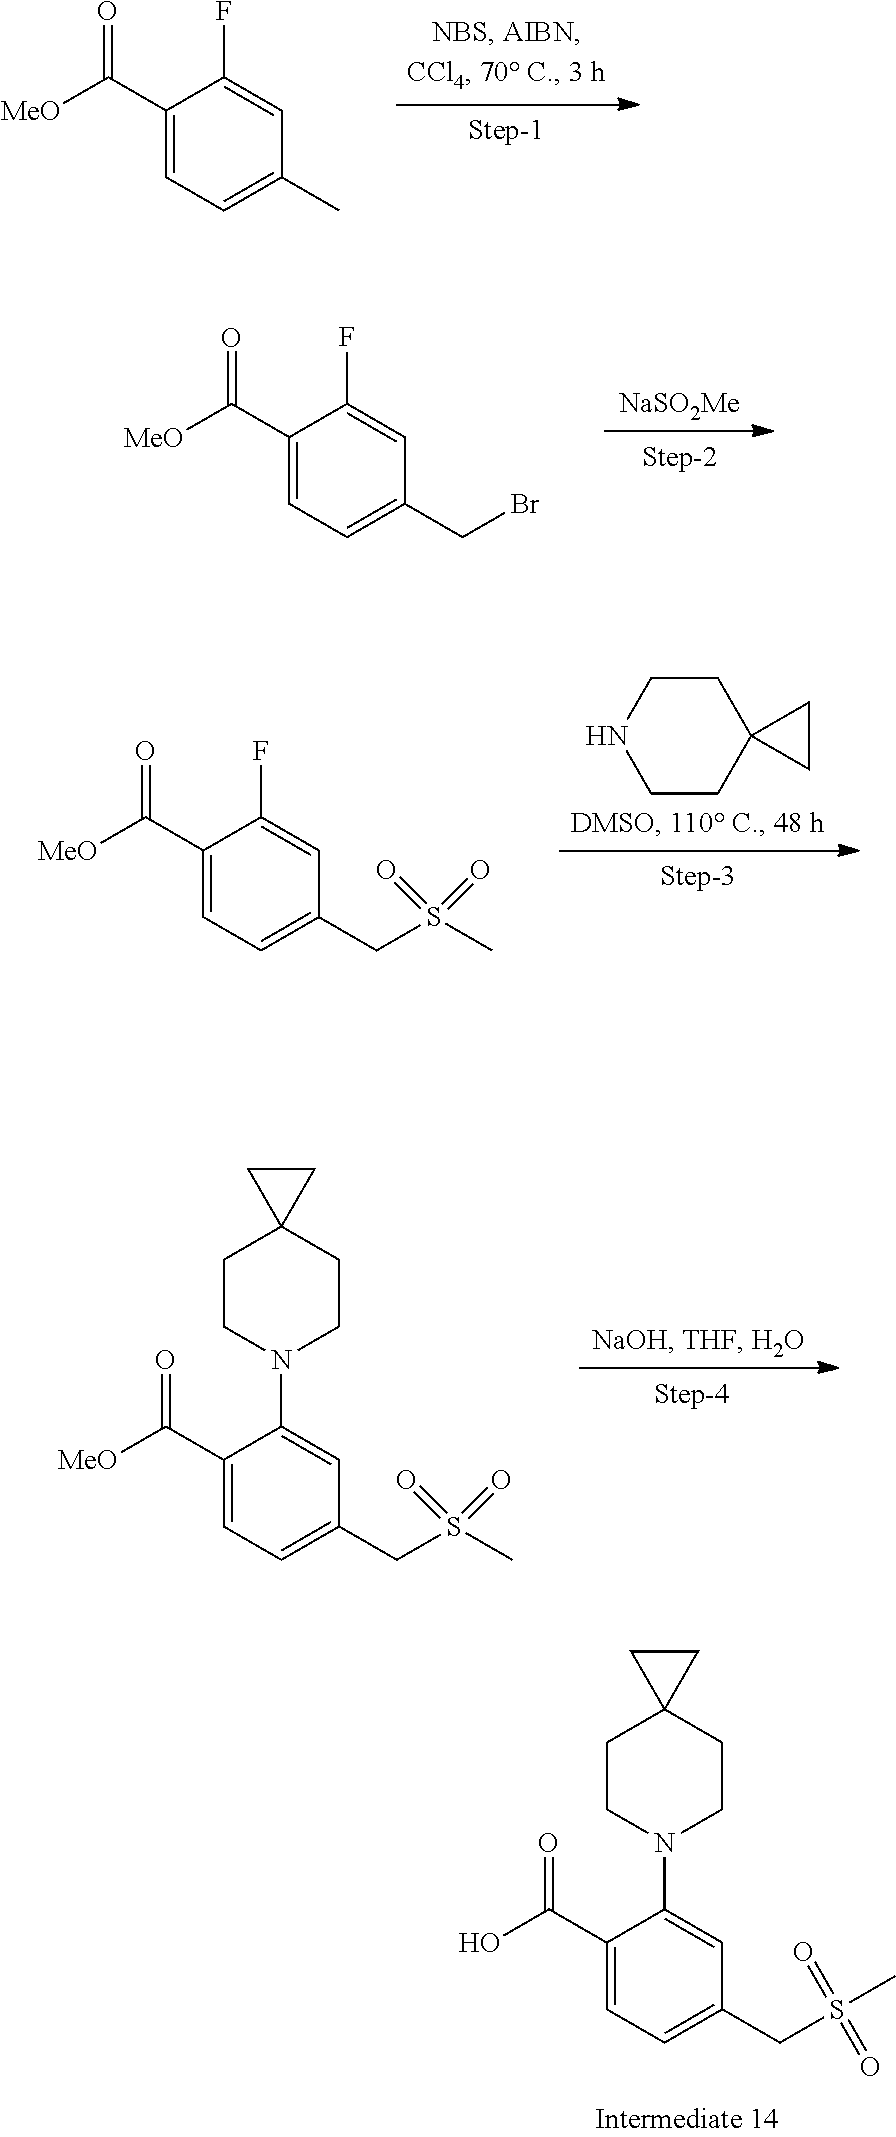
C1(C([MeO])=O)=CC=C(C)C=C1F.C1(C([MeO])=O)=CC=C(CBr)C=C1F.[NaSO2Me].C1(C([MeO])=O)=CC=C(CS(=O)(C)=O)C=C1F.C1CNCCC12CC2.C1(C([MeO])=O)=CC=C(CS(=O)(C)=O)C=C1N1CCC2(CC1)CC2.C1(C(O)=O)=CC=C(CS(=O)(C)=O)C=C1N1CCC2(CC1)CC2
